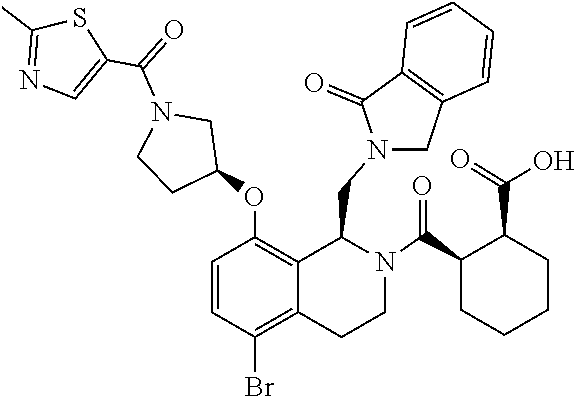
C1=CC(OC2CCN(C(C3=CN=C(C)S3)=O)C2)=C2C(CN3C(=O)C4=C(C=CC=C4)C3)N(C(C3CCCCC3C(=O)O)=O)CCC2=C1Br
